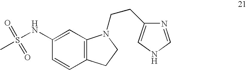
C1(NS(C)(=O)=O)=CC2=C(C=C1)CCN2CCC1=CNC=N1
